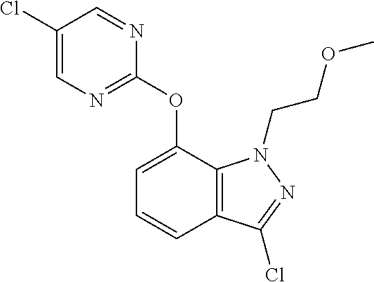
C1(Cl)=CN=C(OC2=CC=CC3=C2N(CCOC)N=C3Cl)N=C1
